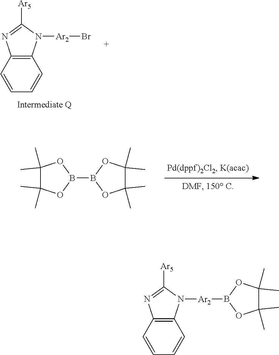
C12=C(C=CC=C1)N=C([Ar5])N2[Ar2]Br.C1(C)(C)C(C)(C)OB(B2OC(C)(C)C(C)(C)O2)O1.C12=C(C=CC=C1)N=C([Ar5])N2[Ar2]B1OC(C)(C)C(C)(C)O1
